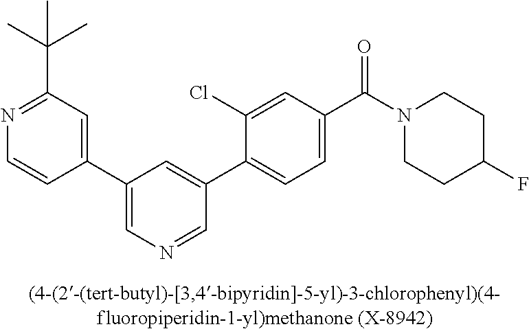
C1(C2=CN=CC(C3=CC=C(C(N4CCC(F)CC4)=O)C=C3Cl)=C2)=CC(C(C)(C)C)=NC=C1
